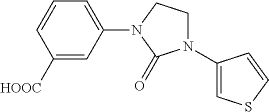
C1([HOOC])=CC(N2CCN(C3=CSC=C3)C2=O)=CC=C1
